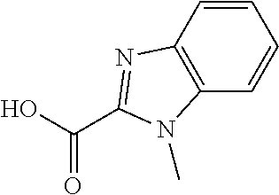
C(O)(=O)C1=NC2=C(C=CC=C2)N1C
